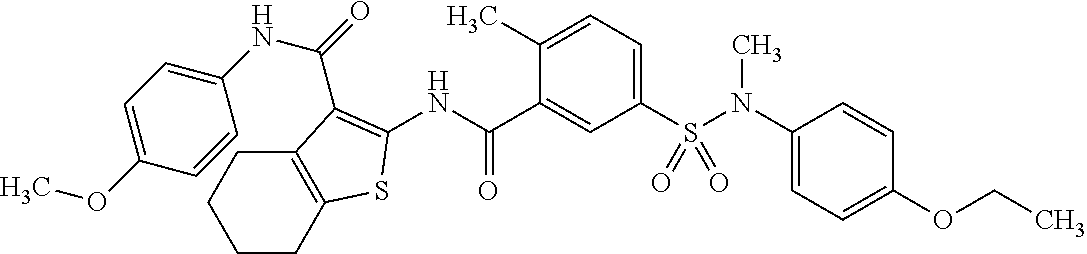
CN(S(C1=CC=C(C)C(C(NC2=C(C(=O)NC3=CC=C(OC)C=C3)C3=C(CCCC3)S2)=O)=C1)(=O)=O)C1=CC=C(OCC)C=C1
